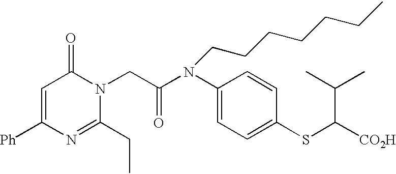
C1(CC)=NC([Ph])=CC(=O)N1CC(N(C1=CC=C(SC([CO2H])C(C)C)C=C1)CCCCCCC)=O
